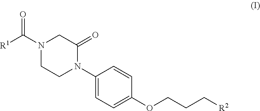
N1(C([R1])=O)CCN(C2=CC=C(OCCC[R2])C=C2)C(=O)C1
